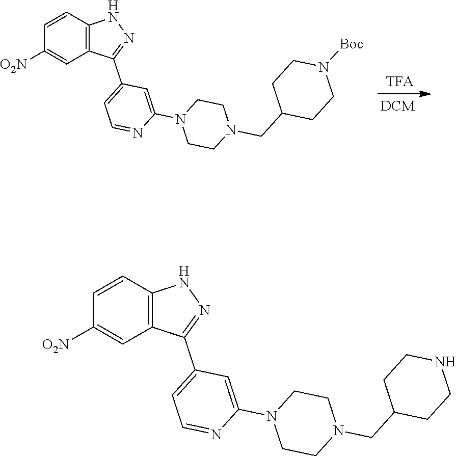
C1([O2N])=CC2=C(C=C1)NN=C2C1=CC=NC(N2CCN(CC3CCN([Boc])CC3)CC2)=C1.C1([O2N])=CC2=C(C=C1)NN=C2C1=CC=NC(N2CCN(CC3CCNCC3)CC2)=C1
